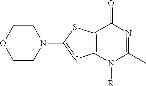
C12=C(N([R])C(C)=NC1=O)N=C(N1CCOCC1)S2
